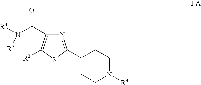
N1=C(C2CCN([R3])CC2)SC([R2])=C1C(N([R4])[R5])=O
